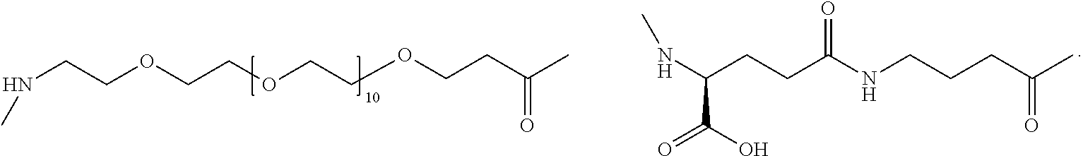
N(CCOCCOCCOCCC(C)=O)C.C(CCC(C)=O)NC(CCC(NC)C(=O)O)=O
